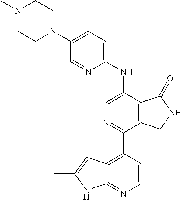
N1(C)CCN(C2=CC=C(NC3=CN=C(C4=C5C(=NC=C4)NC(C)=C5)C4=C3C(=O)NC4)N=C2)CC1
